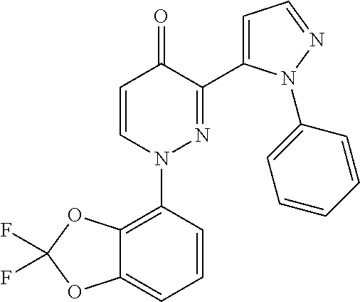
C1=CN(C2=C3C(=CC=C2)OC(F)(F)O3)N=C(C2=CC=NN2C2=CC=CC=C2)C1=O
